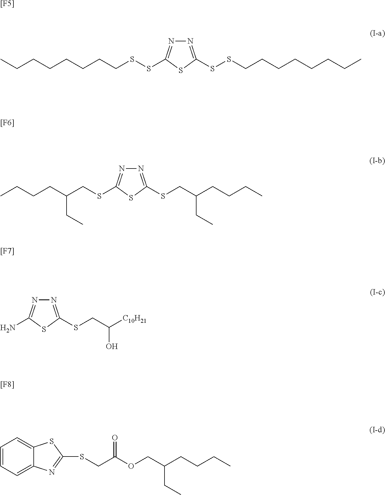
CCCCCCCCSSC1=NN=C(SSCCCCCCCC)S1.[[F5]].C(CCC(CSC1=NN=C(SCC(CCCC)CC)S1)CC)C.[[F6]].NC1=NN=C(SCC([C10H21])O)S1.[[F7]].C1=CC=C2C(=C1)SC(SCC(OCC(CCCC)CC)=O)=N2.[[F8]]
